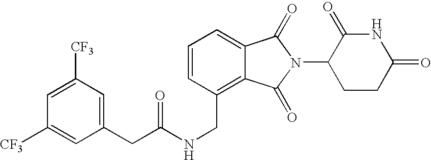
N(CC1=C2C(=CC=C1)C(=O)N(C1CCC(=O)NC1=O)C2=O)C(=O)CC1=CC([CF3])=CC([CF3])=C1
